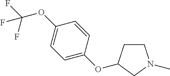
C1C(OC2=CC=C(OC(F)(F)F)C=C2)CN(C)C1
